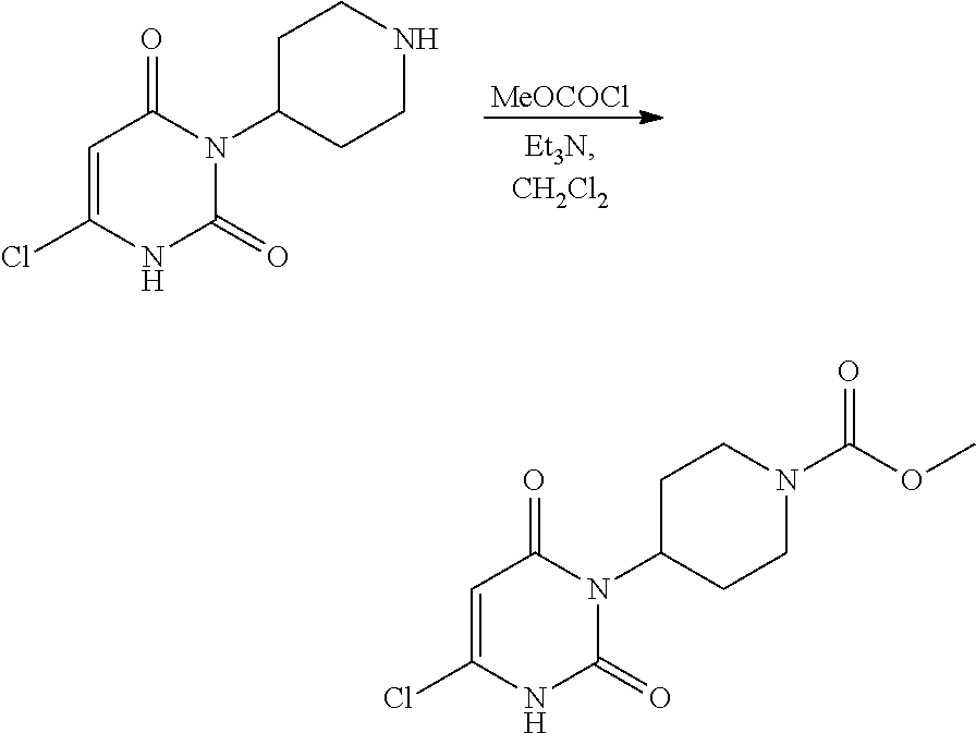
[MeOCOCl].C1=C(Cl)NC(=O)N(C2CCNCC2)C1=O.C1=C(Cl)NC(=O)N(C2CCN(C(OC)=O)CC2)C1=O
